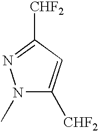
N1(C)C([CHF2])=CC([CHF2])=N1
